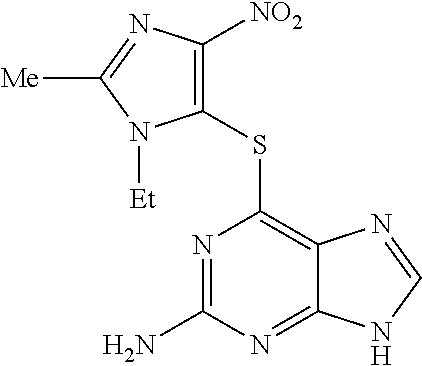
C1(SC2=C3C(=NC(N)=N2)NC=N3)=C([NO2])N=C([Me])N1[Et]
